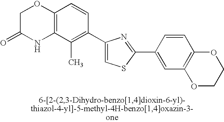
C1C(=O)NC2=C(O1)C=CC(C1=CSC(C3=CC4=C(C=C3)OCCO4)=N1)=C2C
